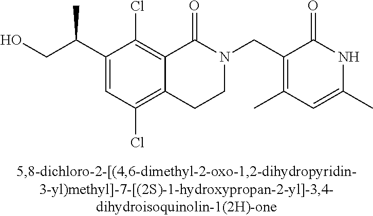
C1(C(CO)C)=CC(Cl)=C2C(=C1Cl)C(=O)N(CC1=C(C)C=C(C)NC1=O)CC2
